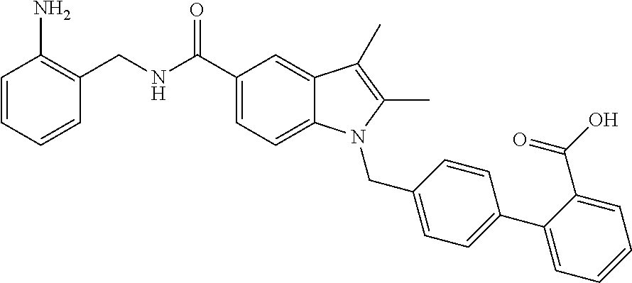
C(NC(C1=CC=C2C(=C1)C(C)=C(C)N2CC1=CC=C(C2=CC=CC=C2C(=O)O)C=C1)=O)C1=C(N)C=CC=C1
